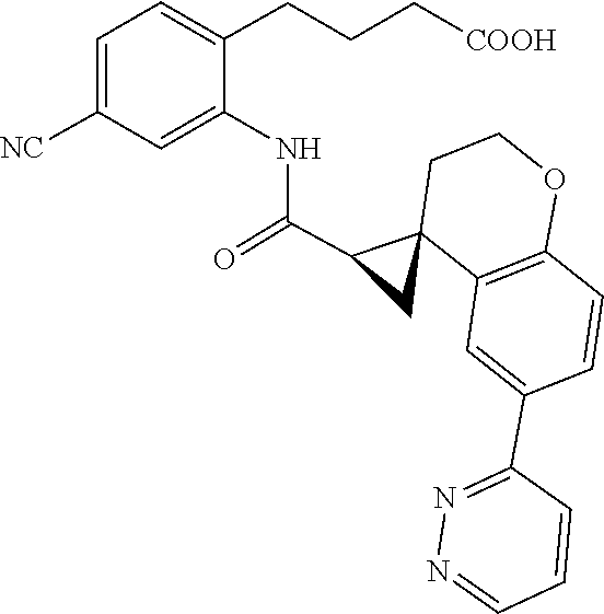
N1=C(C2=CC3=C(OCCC34CC4C(=O)NC3=CC([NC])=CC=C3CCC[COOH])C=C2)C=CC=N1
